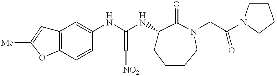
C12=C(C=CC(NC(NC3CCCCN(CC(N4CCCC4)=O)C3=O)=C[NO2])=C1)OC([Me])=C2
